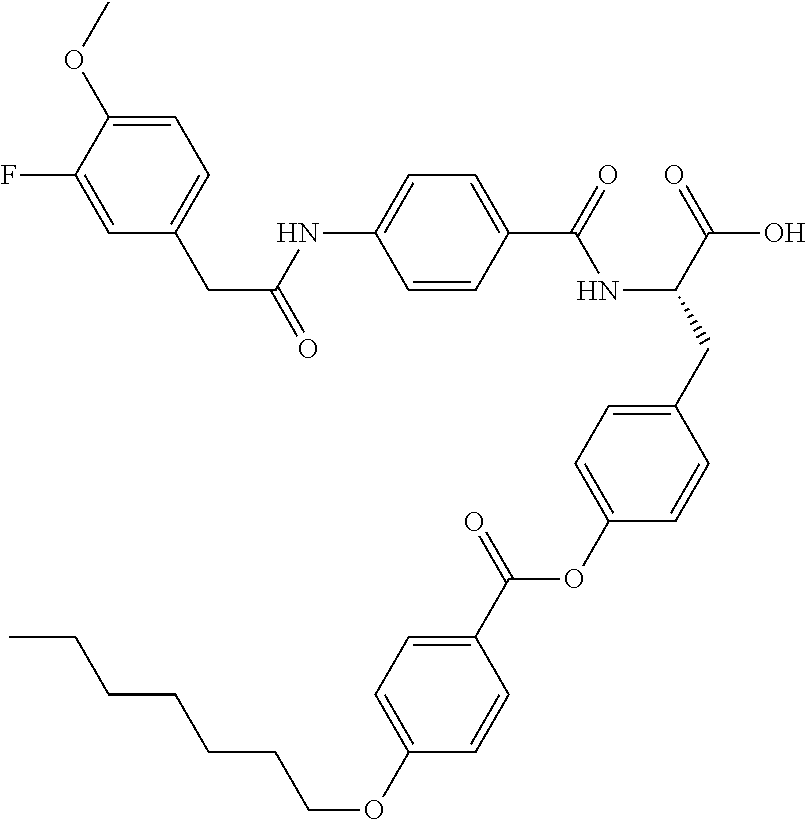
C1=CC(C(=O)NC(CC2=CC=C(OC(C3=CC=C(OCCCCCCC)C=C3)=O)C=C2)C(=O)O)=CC=C1NC(CC1=CC=C(OC)C(F)=C1)=O
